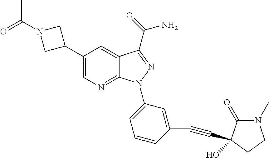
C12=NC=C(C3CN(C(=O)C)C3)C=C1C(C(=O)N)=NN2C1=CC=CC(C#CC2(O)C(=O)N(C)CC2)=C1
